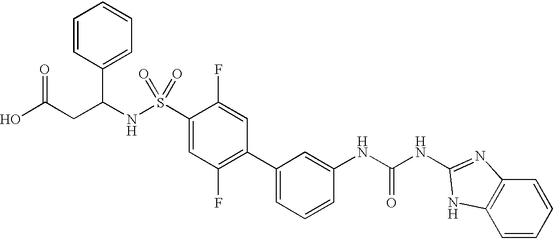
OC(CC(NS(C1=CC(F)=C(C2=CC=CC(NC(NC3=NC4=C(C=CC=C4)N3)=O)=C2)C=C1F)(=O)=O)C1=CC=CC=C1)=O
